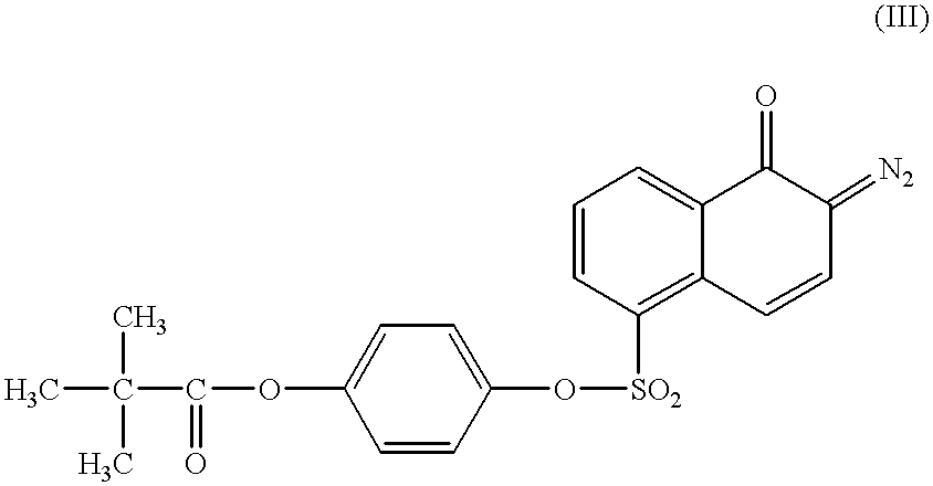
CC(C(OC1=CC=C(O[SO2]C2=C3C(=CC=C2)C(=O)C(=[N2])C=C3)C=C1)=O)(C)C
